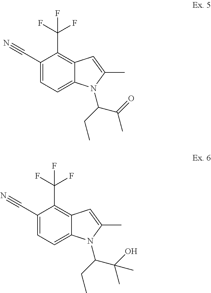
C1(C#N)=CC=C2C(=C1C(F)(F)F)C=C(C)N2C(CC)C(C)=O.C1(C#N)=CC=C2C(=C1C(F)(F)F)C=C(C)N2C(CC)C(C)(O)C
